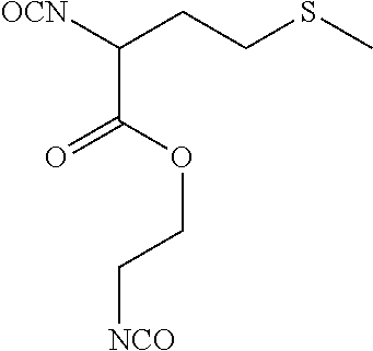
S(C)CCC([OCN])C(OCC[NCO])=O
